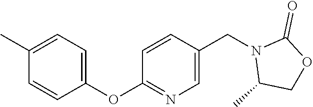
C1(C)=CC=C(OC2=NC=C(CN3C(C)COC3=O)C=C2)C=C1
